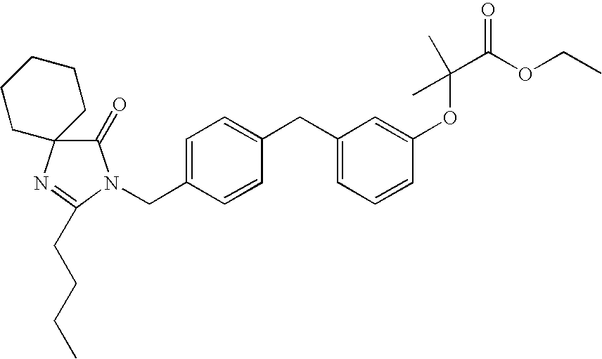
C1=C(CN2C(=O)C3(N=C2CCCC)CCCCC3)C=CC(CC2=CC=CC(OC(C(=O)OCC)(C)C)=C2)=C1
